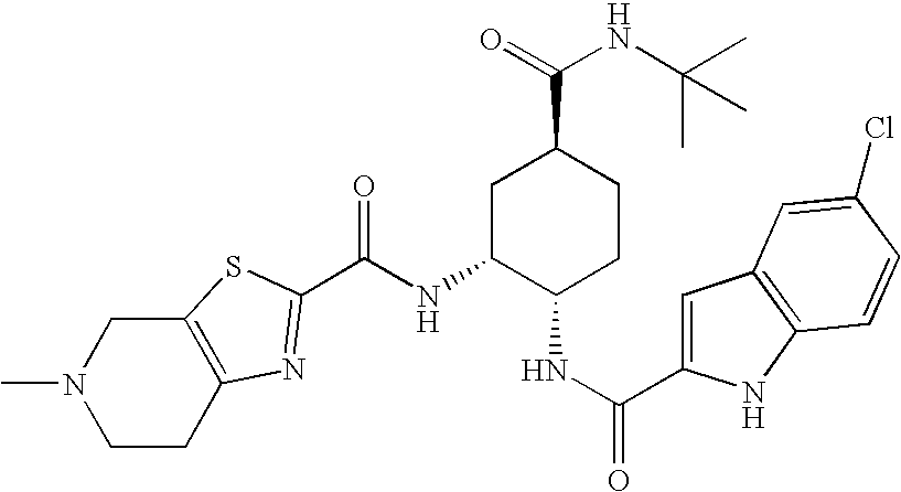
N(C1C(NC(=O)C2=CC3=C(N2)C=CC(Cl)=C3)CCC(C(NC(C)(C)C)=O)C1)C(=O)C1=NC2=C(CN(C)CC2)S1
